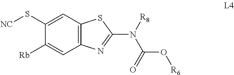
C1(S[NC])=CC2=C(C=C1[Rb])N=C(N([R8])C(=O)O[R6])S2
